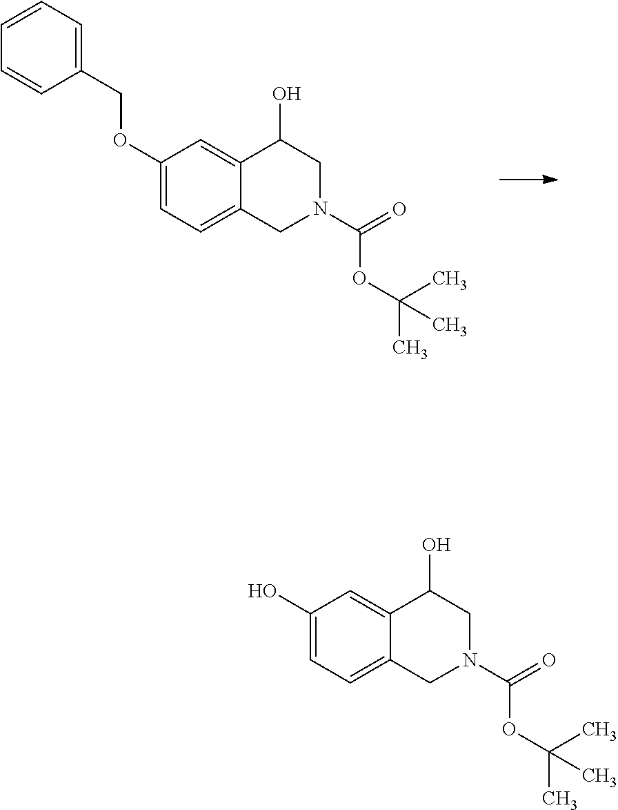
C1(COC2=CC=C3C(=C2)C(O)CN(C(=O)OC(C)(C)C)C3)=CC=CC=C1.OC1=CC=C2C(=C1)C(O)CN(C(=O)OC(C)(C)C)C2
